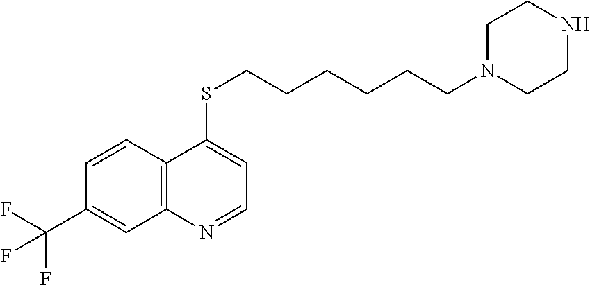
C12=C(C=CC(C(F)(F)F)=C1)C(SCCCCCCN1CCNCC1)=CC=N2
